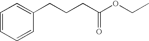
C1=CC=CC(CCCC(OCC)=O)=C1
